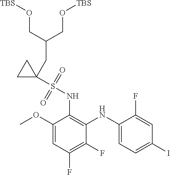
COC1=CC(F)=C(F)C(NC2=CC=C(I)C=C2F)=C1NS(=O)(=O)C1(CC(CO[TBS])CO[TBS])CC1
